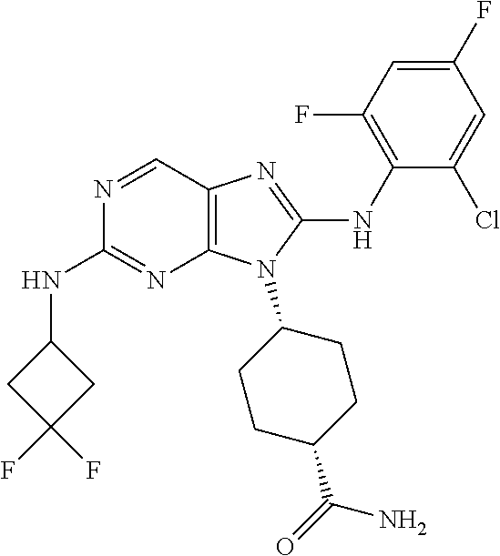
N1=CC2=C(N=C1NC1CC(F)(F)C1)N(C1CCC(C(=O)N)CC1)C(NC1=C(F)C=C(F)C=C1Cl)=N2
